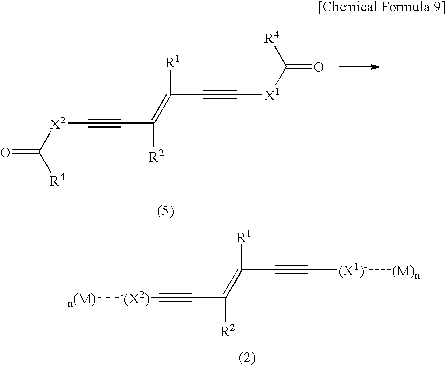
[R4]C([X2]C#CC([R2])=C([R1])C#C[X1]C([R4])=O)=O.[-(X2)](C#CC([R2])=C([R1])C#C[(X1)-][(M)n+])[+n(M)]
